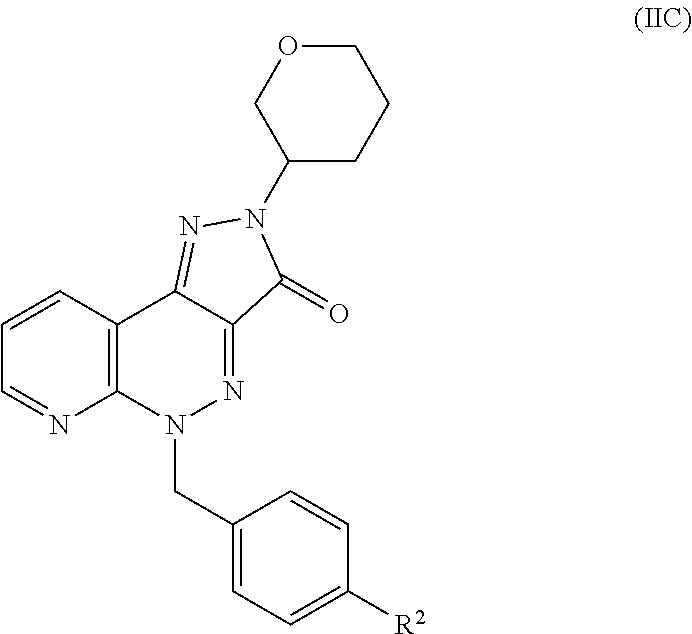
C1(N2C(=O)C3=NN(CC4=CC=C([R2])C=C4)C4=C(C3=N2)C=CC=N4)CCCOC1
